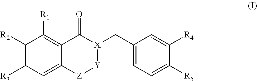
[R2]C1=C([R3])C=C2C(=C1[R1])C(=O)[X](CC1=CC=C([R5])C([R4])=C1)[Y][Z]2
